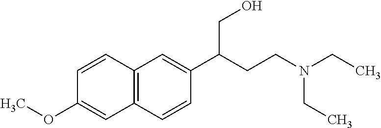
C12=C(C=CC(C(CCN(CC)CC)CO)=C1)C=C(OC)C=C2
